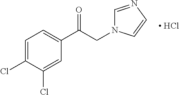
C1=C(Cl)C(Cl)=CC(C(CN2C=NC=C2)=O)=C1.[ HCl]
